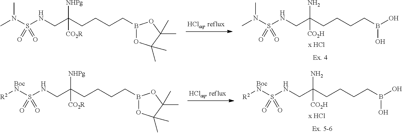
B1(CCCCC(CNS(N(C)C)(=O)=O)([NHPg])[CO2R])OC(C)(C)C(C)(C)O1.B(O)(CCCCC(CNS(N(C)C)(=O)=O)(N)[CO2H])O.B1(CCCCC(CNS([BocN][R2])(=O)=O)([NHPg])[CO2R])OC(C)(C)C(C)(C)O1.B(O)(O)CCCCC(CNS([BocN][R2])(=O)=O)(N)[CO2H]
